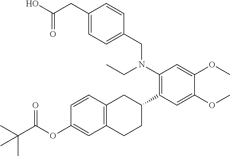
C(CC1=CC=C(CN(C2=C(C3CC4=C(CC3)C=C(OC(C(C)(C)C)=O)C=C4)C=C(OC)C(OC)=C2)CC)C=C1)(O)=O
